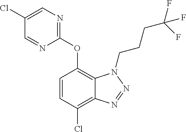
C1=NC(OC2=C3C(=C(Cl)C=C2)N=NN3CCCC(F)(F)F)=NC=C1Cl
